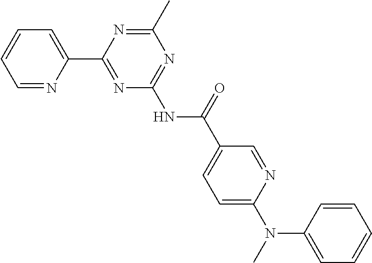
C1=NC(C2=NC(NC(C3=CC=C(N(C)C4=CC=CC=C4)N=C3)=O)=NC(C)=N2)=CC=C1
